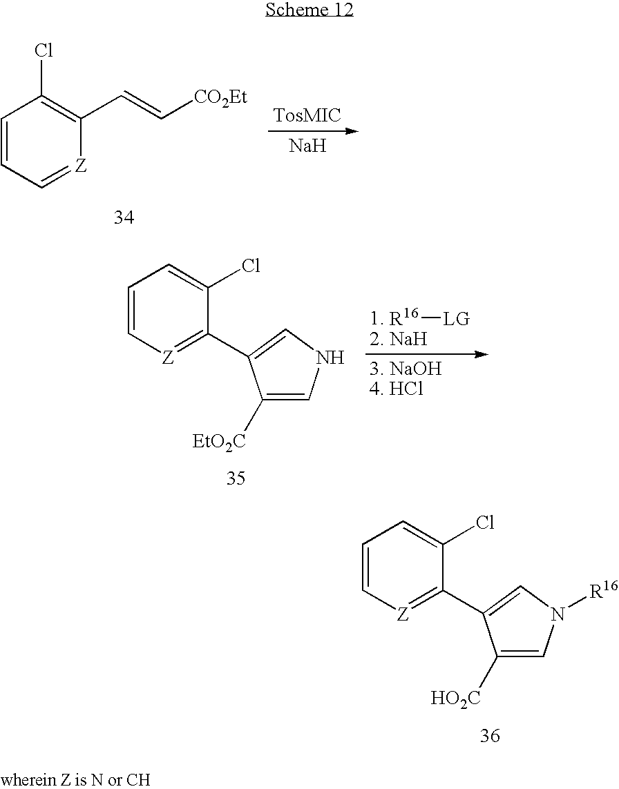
[Na].C1=CC=[Z]C(C=C[CO2Et])=C1Cl.C1=C[Z]=C(C2=CNC=C2[EtO2C])C(Cl)=C1.[R16][LG].C1=C[Z]=C(C2=CN([R16])C=C2[HO2C])C(Cl)=C1
